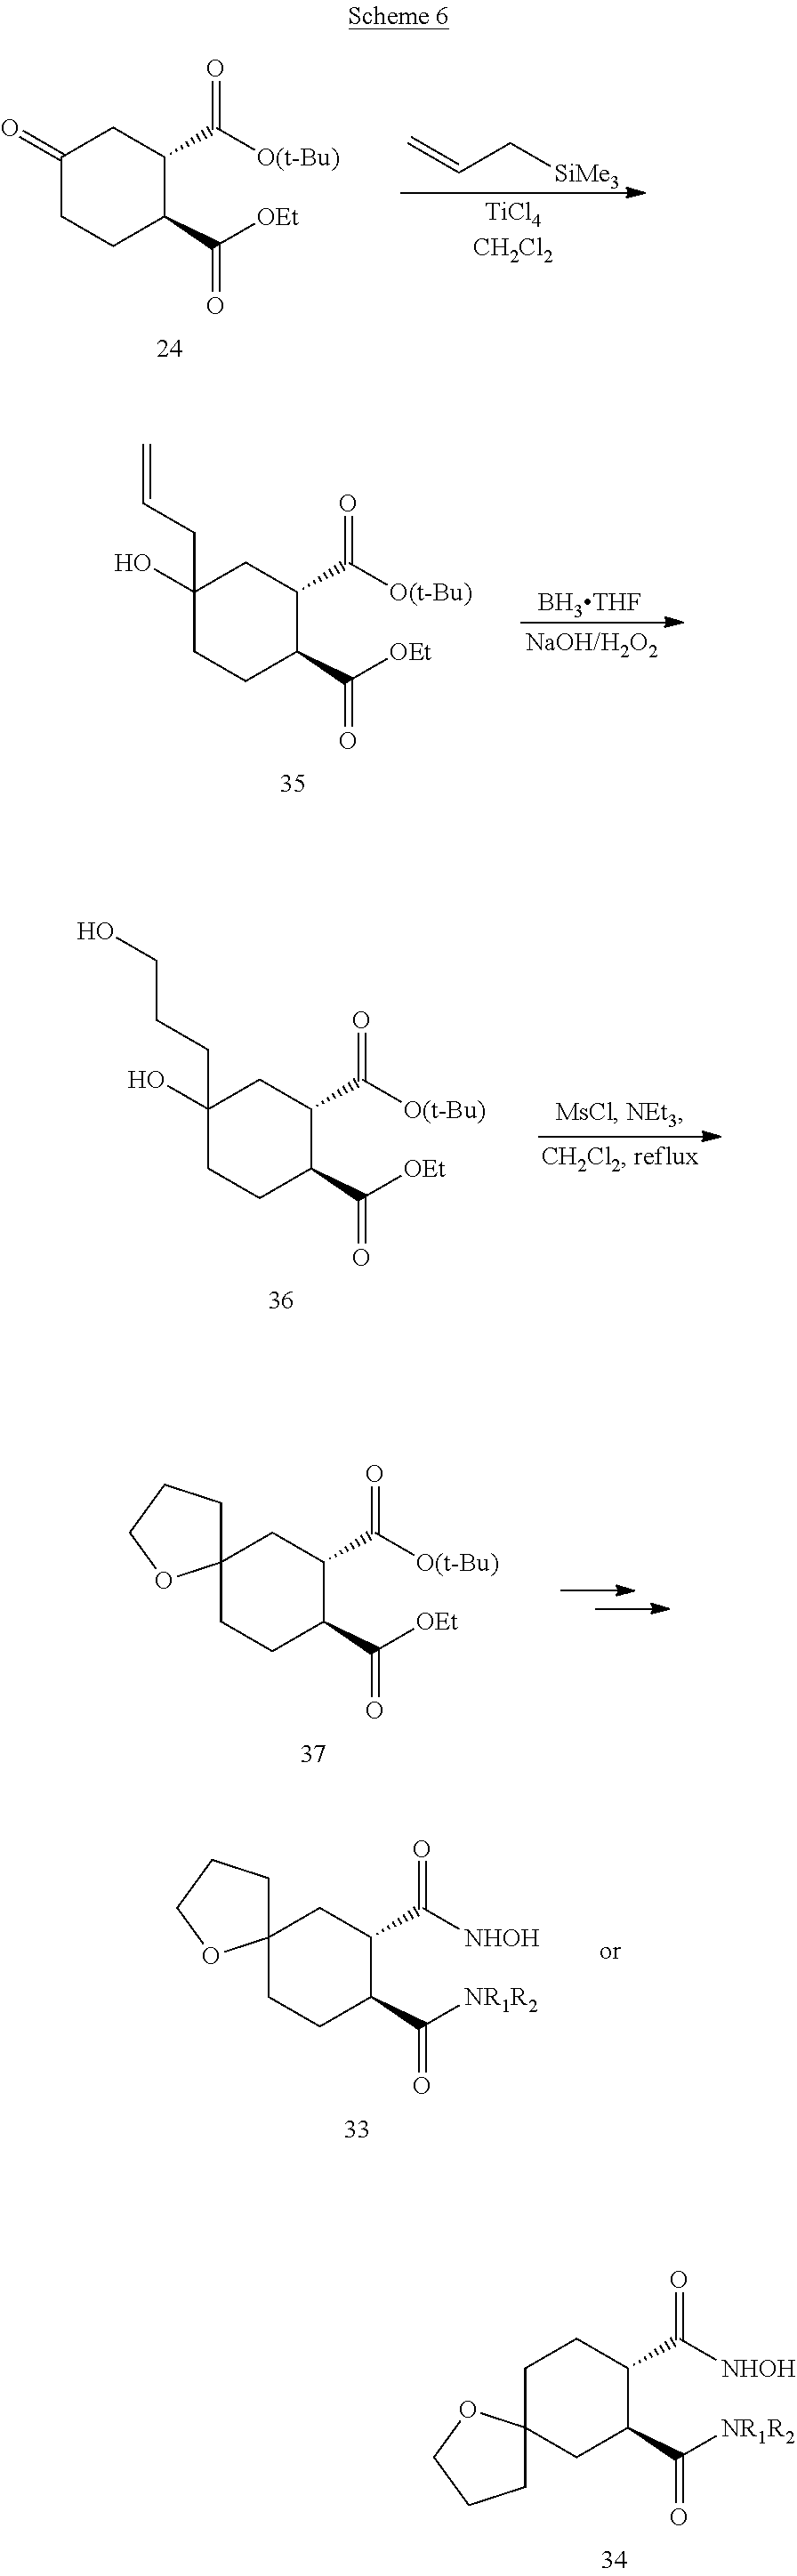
C1CC(C([OEt])=O)C(C([O(t-Bu)])=O)CC1=O.C=CC[SiMe3].C1CC(C([OEt])=O)C(C([O(t-Bu)])=O)CC1(CC=C)O.[BH3THF].C1CC(C([OEt])=O)C(C([O(t-Bu)])=O)CC1(CCCO)O.C1CC(C([OEt])=O)C(C([O(t-Bu)])=O)CC12CCCO2.C1CC(C([NR1R2])=O)C(C([NHOH])=O)CC12CCCO2.C1C(C([NR1R2])=O)C(C([NHOH])=O)CCC12CCCO2
